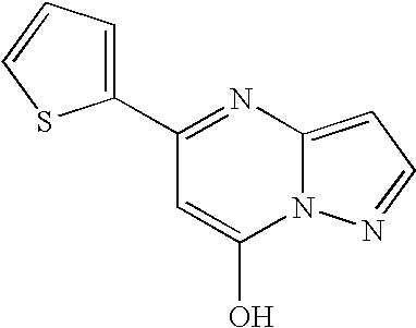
C1(C2=CC=CS2)=NC2=CC=NN2C(O)=C1
